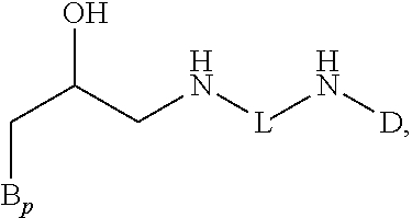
C(C(CN[L]N[D])O)[Bp]
